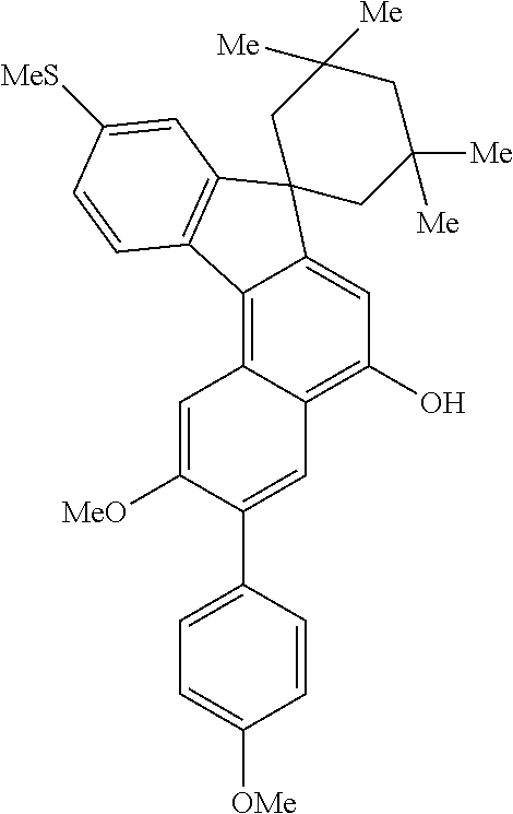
C12=C3C(=C(O)C=C1C1(C4=C2C=CC([MeS])=C4)CC([Me])([Me])CC([Me])([Me])C1)C=C(C1=CC=C([OMe])C=C1)C([MeO])=C3
